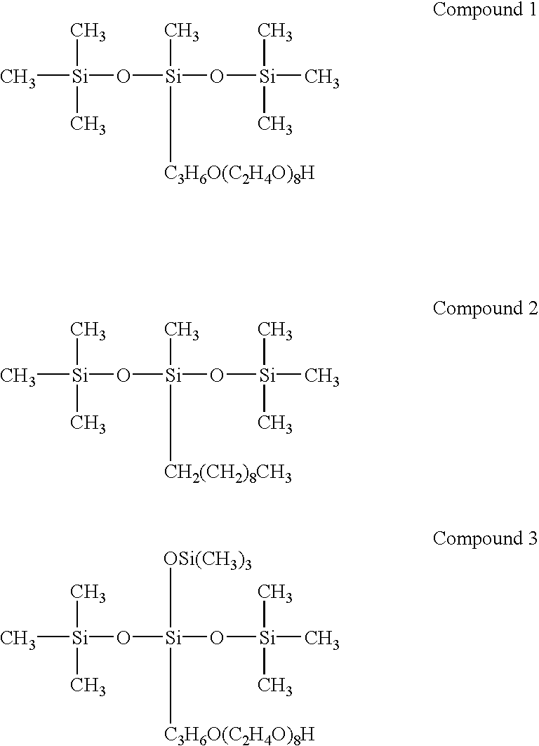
C[Si](C)(C)O[Si](C)([C3H6O(C2H4O)8H])O[Si](C)(C)C.C[Si](C)(C)O[Si](C)([CH2(CH2)8CH3])O[Si](C)(C)C.C[Si](C)(C)O[Si]([OSi(CH3)3])([C3H6O(C2H4O)8H])O[Si](C)(C)C
